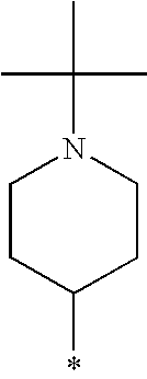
C1CC(*)CCN1C(C)(C)C
